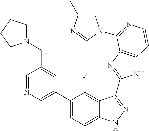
C1=C(C2=CC=C3C(=C2F)C(C2=NC4=C(N2)C=CN=C4N2C=C(C)N=C2)=NN3)C=C(CN2CCCC2)C=N1
